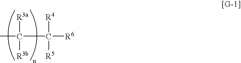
CC([R3a])([R3b])C([R4])([R5])[R6]
